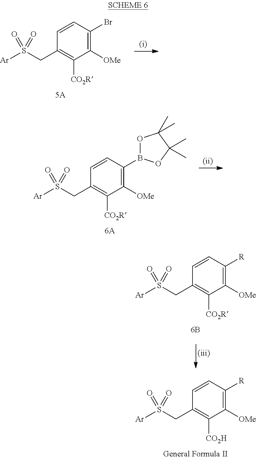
C1=CC(Br)=C([OMe])C([CO2R])=C1CS([Ar])(=O)=O.C1=CC(B2OC(C)(C)C(C)(C)O2)=C([OMe])C([CO2R])=C1CS([Ar])(=O)=O.C1=CC([R])=C([OMe])C([CO2H])=C1CS([Ar])(=O)=O.C1=CC([R])=C([OMe])C([CO2R])=C1CS([Ar])(=O)=O
